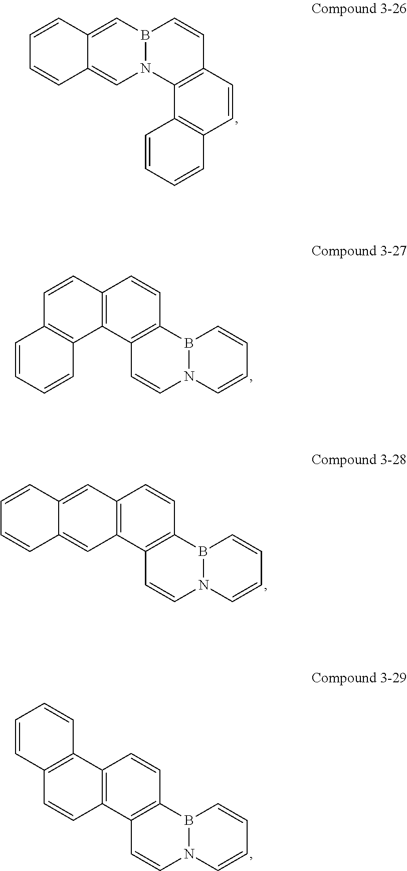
B12N(C3=C(C=C1)C=CC1=C3C=CC=C1)C=C1C(=C2)C=CC=C1.B12N(C=CC=C1)C=CC1=C2C=CC2=C1C1=C(C=C2)C=CC=C1.B12N(C=CC=C1)C=CC1=C2C=CC2=C1C=C1C(=C2)C=CC=C1.B12N(C=CC=C1)C=CC1=C2C=CC2=C1C=CC1=C2C=CC=C1
